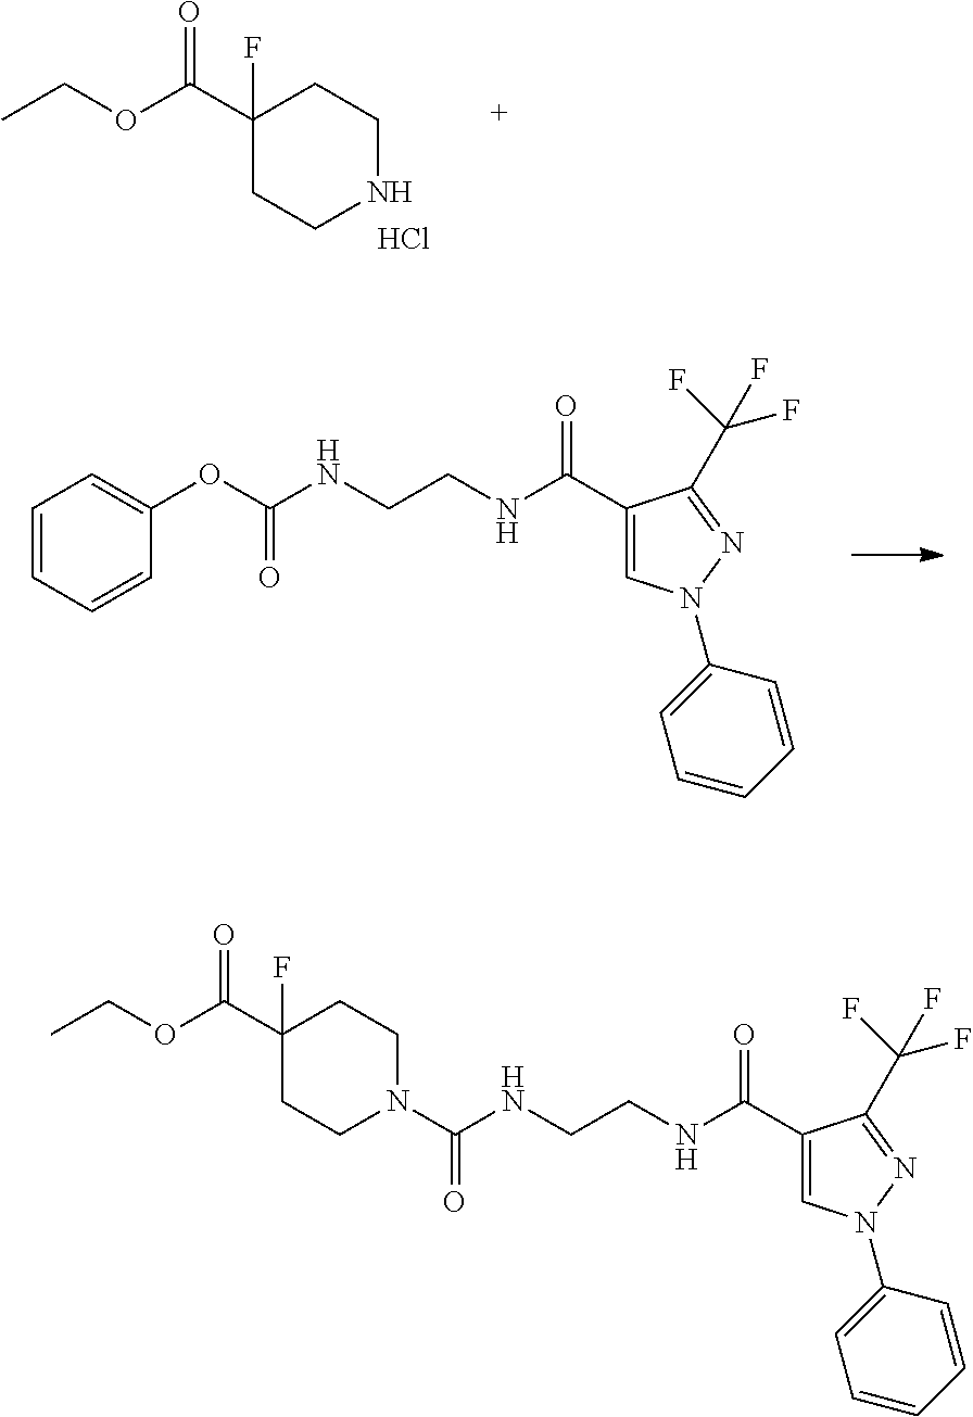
C1(C(OCC)=O)(F)CCNCC1.Cl.O(C(NCCNC(C1=CN(C2=CC=CC=C2)N=C1C(F)(F)F)=O)=O)C1=CC=CC=C1.C1(C(OCC)=O)(F)CCN(C(NCCNC(C2=CN(C3=CC=CC=C3)N=C2C(F)(F)F)=O)=O)CC1
